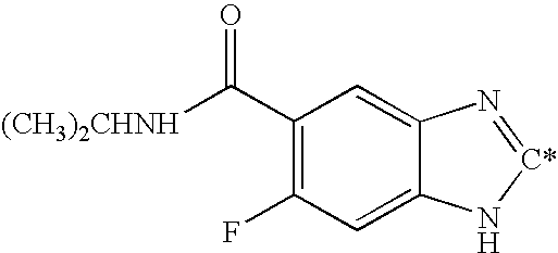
C1(C([(CH3)2CHNH])=O)=C(F)C=C2C(=C1)N=[C*]N2
